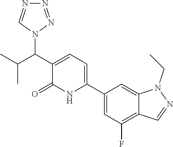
C1(C2=CC=C(C(N3N=NN=C3)C(C)C)C(=O)N2)=CC(F)=C2C(=C1)N(CC)N=C2
